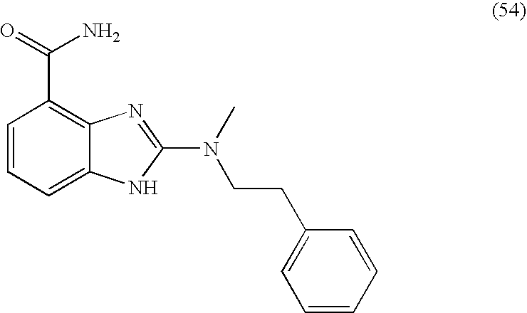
C1=CC=C2C(=C1C(=O)N)N=C(N(CCC1=CC=CC=C1)C)N2
